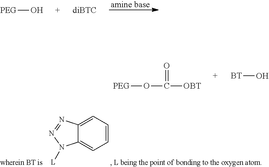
[PEG]O.[PEG]OC([OBT])=O.[BT]O.C1=CC=C2C(=C1)N([L])N=N2
